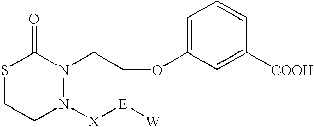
S1CCN([X][E][W])N(CCOC2=CC=CC([COOH])=C2)C1=O
